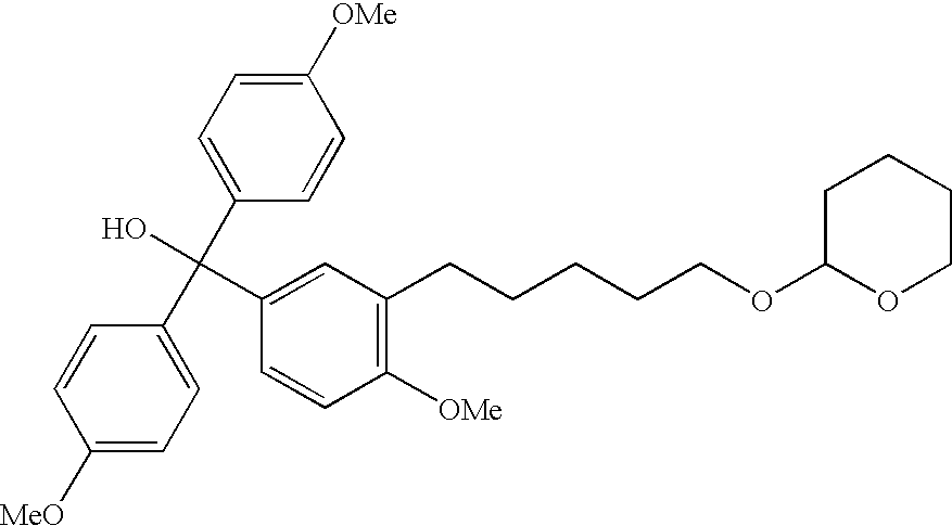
C1([MeO])=CC=C(C(C2=CC=C([OMe])C=C2)(O)C2=CC(CCCCCOC3OCCCC3)=C([OMe])C=C2)C=C1
